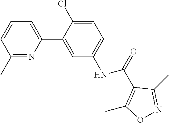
C1(C2=CC(NC(=O)C3=C(C)ON=C3C)=CC=C2Cl)=CC=CC(C)=N1
